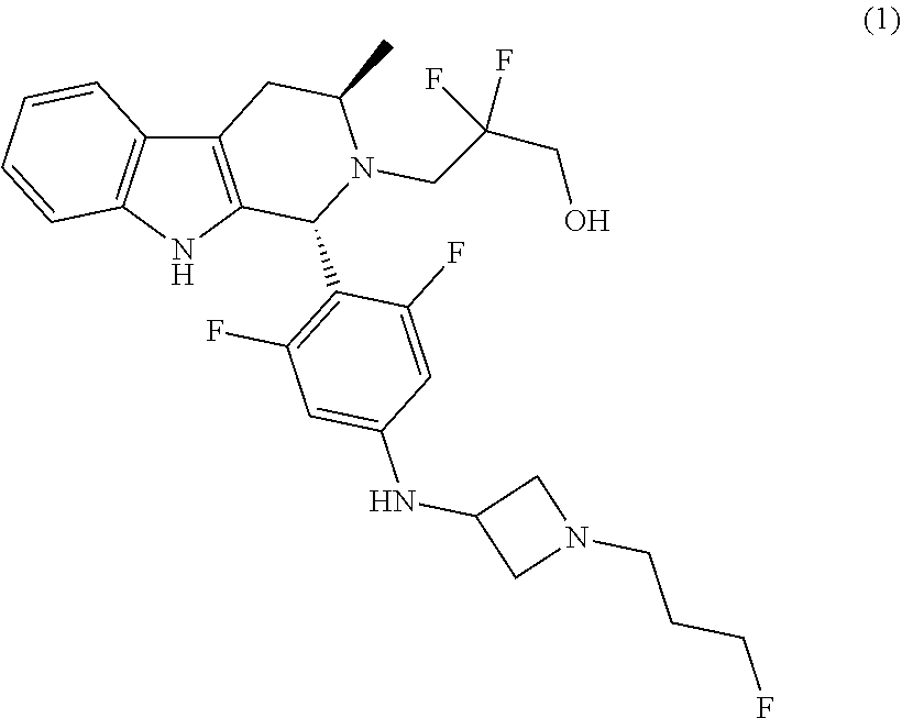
C(CO)(CN1C(C2=C(F)C=C(NC3CN(CCCF)C3)C=C2F)C2=C(C3=C(C=CC=C3)N2)CC1C)(F)F
